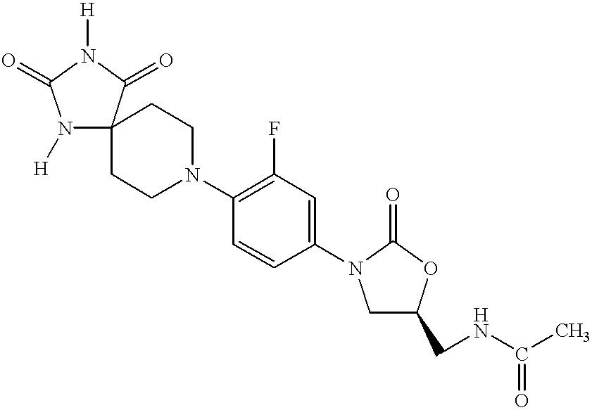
N1([H])C2(C(=O)N([H])C1=O)CCN(C1=C(F)C=C(N3CC(CNC(C)=O)OC3=O)C=C1)CC2
